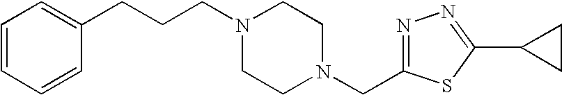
C(CCN1CCN(CC2=NN=C(C3CC3)S2)CC1)C1=CC=CC=C1
